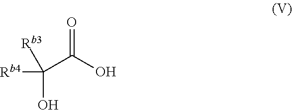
[Rb4]C([Rb3])(O)C(O)=O
